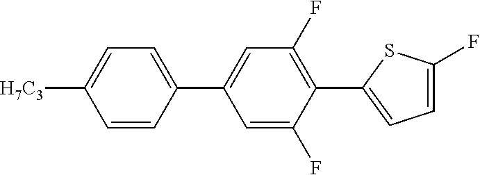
C1=CC(C2=CC(F)=C(C3=CC=C(F)S3)C(F)=C2)=CC=C1[H7C3]
